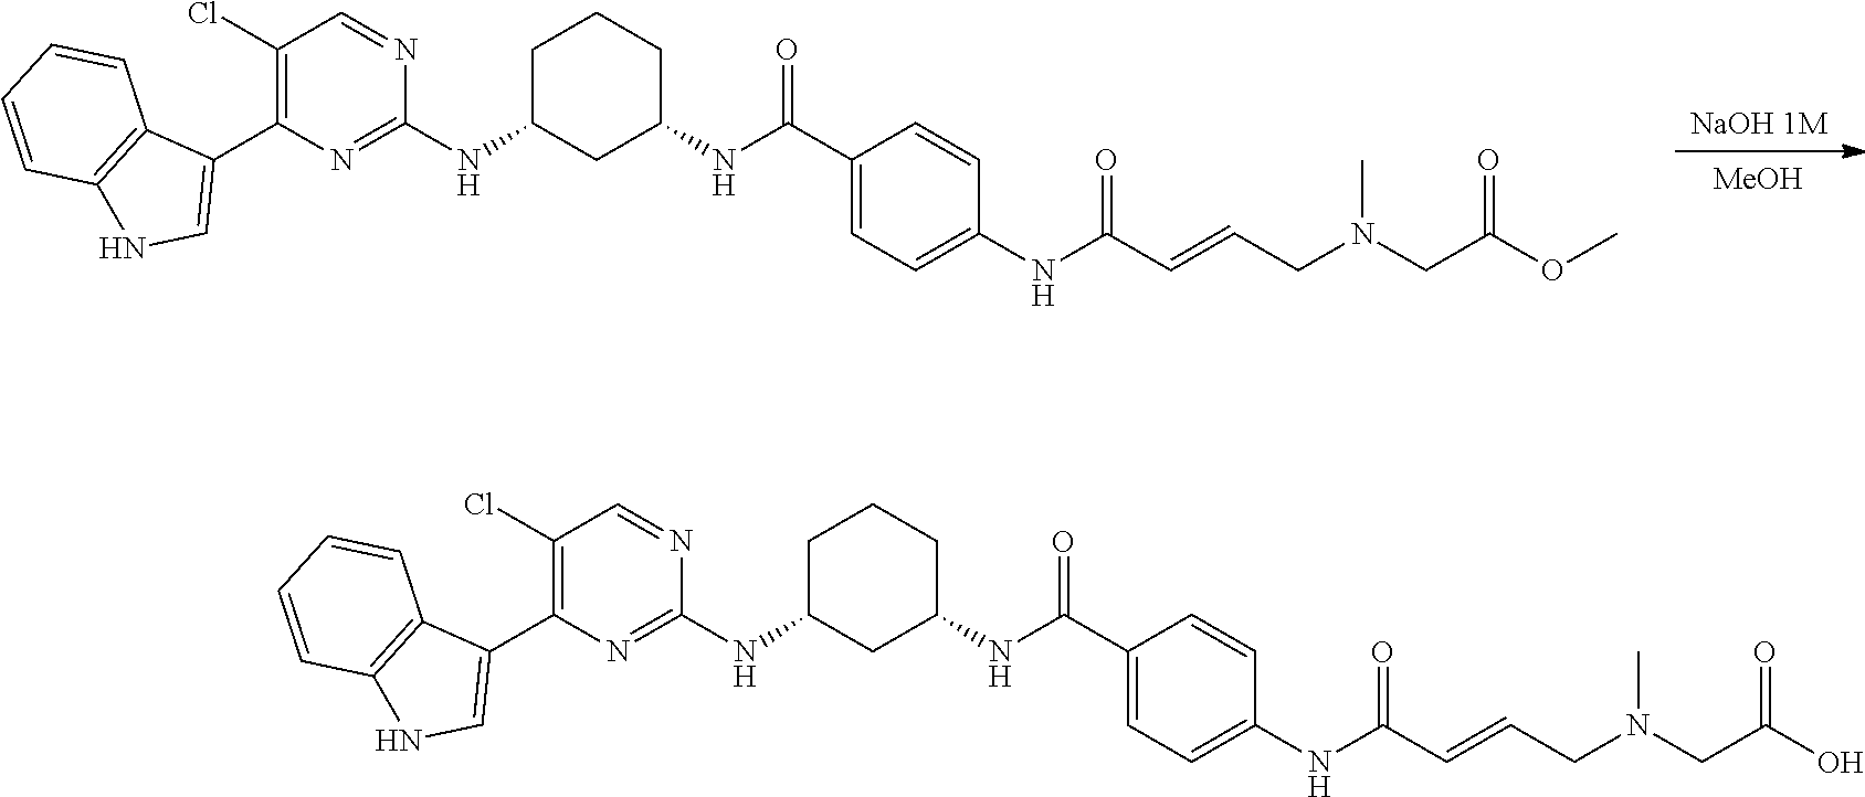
[MeOH].[NaOH 1M].C1C(NC2=NC(C3=CNC4=C3C=CC=C4)=C(Cl)C=N2)CC(NC(C2=CC=C(NC(C=CCN(C)CC(OC)=O)=O)C=C2)=O)CC1.C1C(NC2=NC(C3=CNC4=C3C=CC=C4)=C(Cl)C=N2)CC(NC(C2=CC=C(NC(C=CCN(C)CC(O)=O)=O)C=C2)=O)CC1
